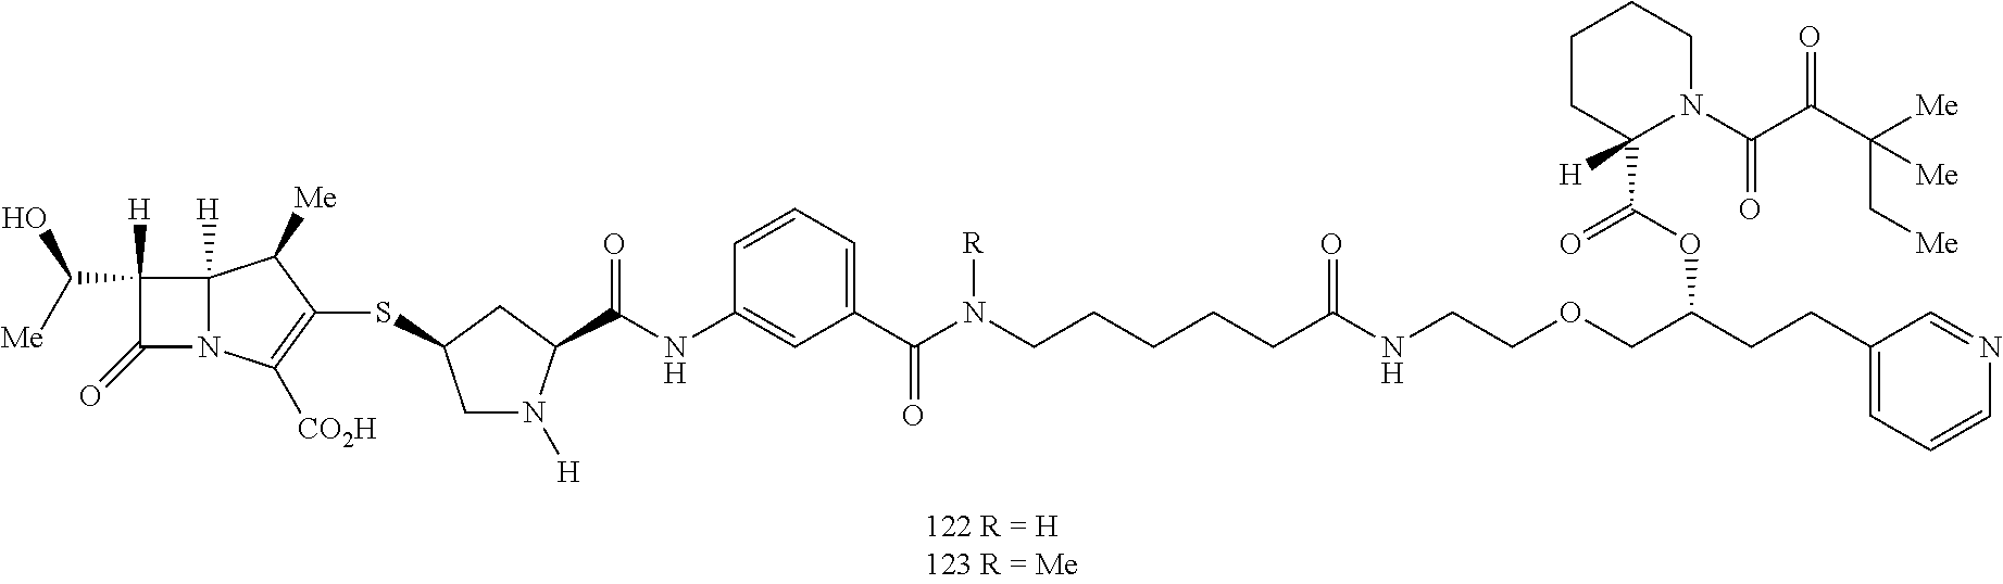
C1([H])(C([Me])O)C(=O)N2C1([H])C([Me])C(SC1CN([H])C(C(NC3=CC(C(N(CCCCCC(NCCOCC(CCC4=CC=CN=C4)OC(C4([H])N(C(C(C([Me])(C[Me])[Me])=O)=O)CCCC4)=O)=O)[R])=O)=CC=C3)=O)C1)=C2[CO2H]
